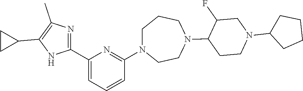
C1(C2=CC=CC(N3CCCN(C4C(F)CN(C5CCCC5)CC4)CC3)=N2)=NC(C)=C(C2CC2)N1
